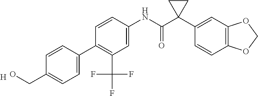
C1=C(NC(C2(C3=CC4=C(C=C3)OCO4)CC2)=O)C=CC(C2=CC=C(CO)C=C2)=C1C(F)(F)F.[H]
